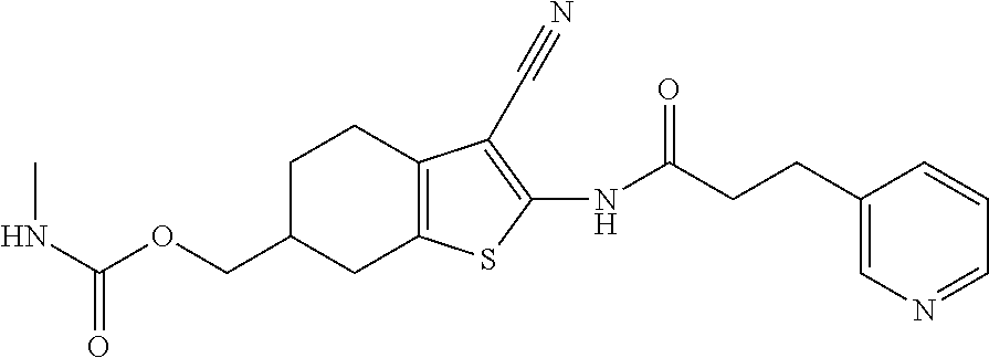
CNC(=O)OCC1CC2=C(CC1)C(C#N)=C(NC(CCC1=CN=CC=C1)=O)S2
